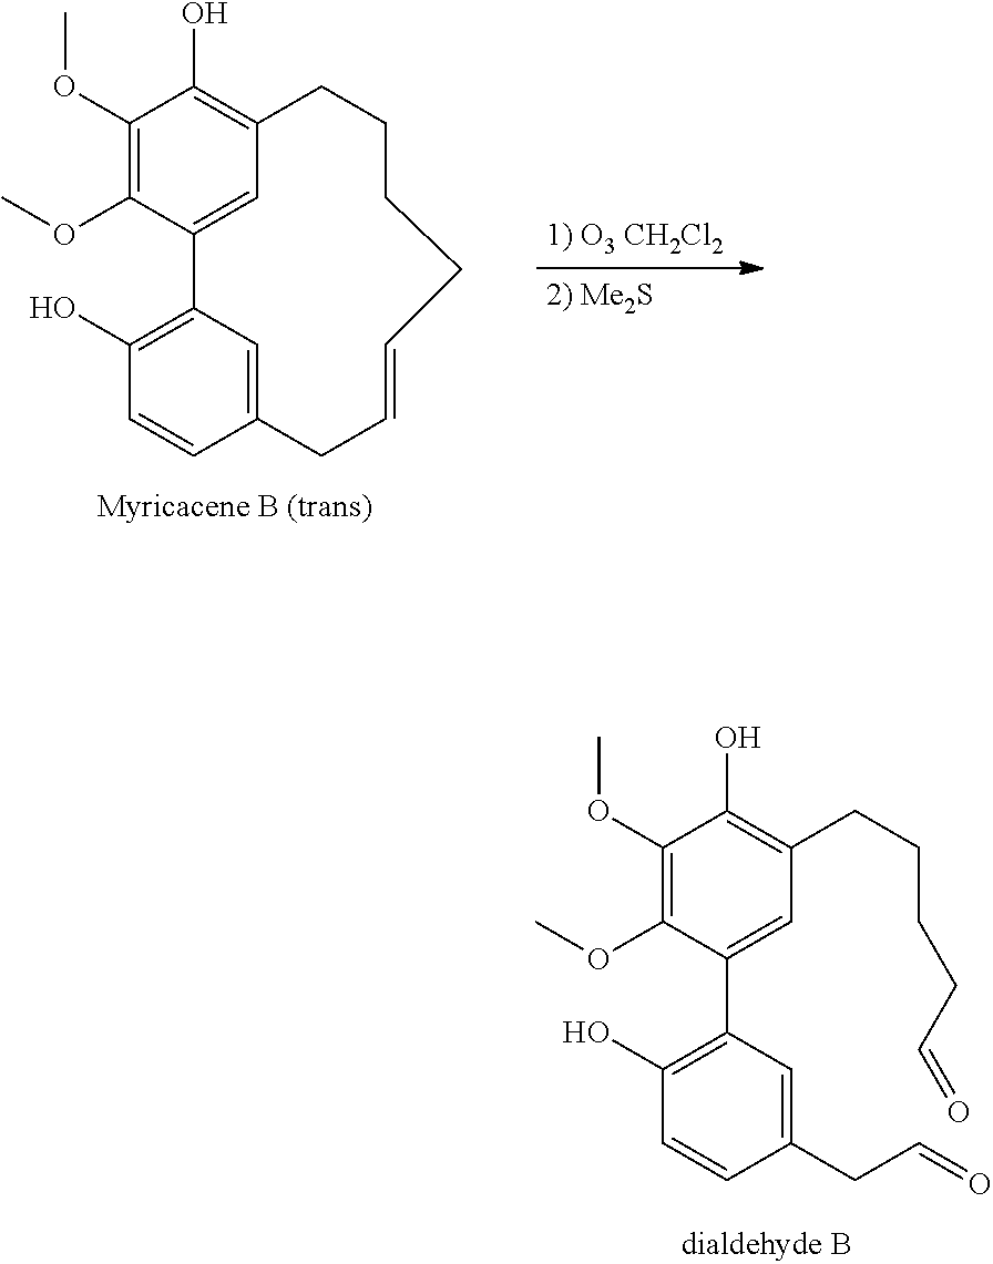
C1(OC)=C(OC)C(C2=C(O)C=CC(CC=O)=C2)=CC(CCCCC=O)=C1O.C1(OC)=C(OC)C2=CC(=C1O)CCCCC=CCC1=CC2=C(O)C=C1
